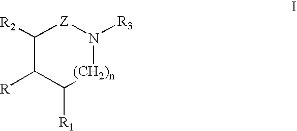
C1([R2])C([R])C([R1])[(CH2)n]N([R3])[Z]1
